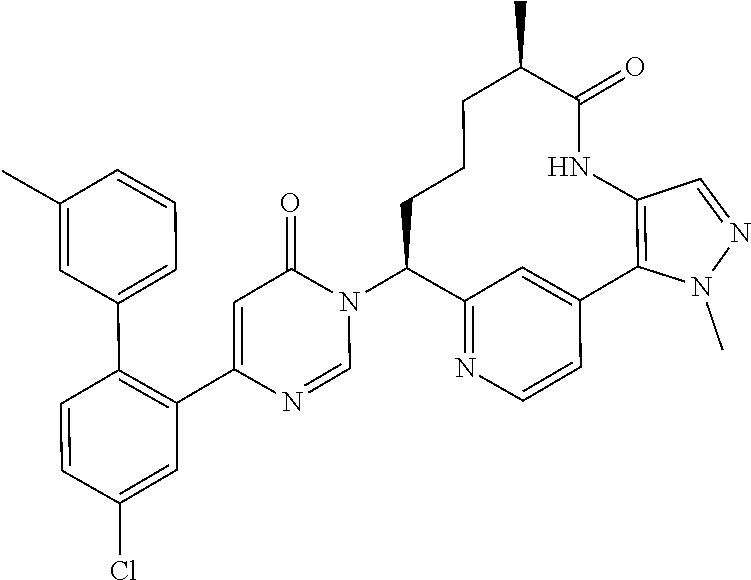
C1=NC(C2=C(C3=CC=CC(C)=C3)C=CC(Cl)=C2)=CC(=O)N1C1C2=NC=CC(=C2)C2=C(C=NN2C)NC(=O)C(C)CCC1
